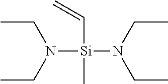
[Si](C)(C=C)(N(CC)CC)N(CC)CC
